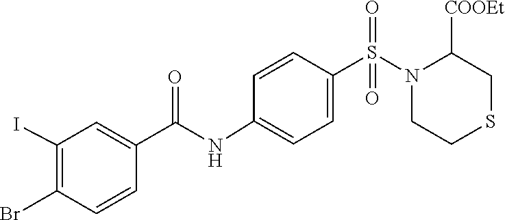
C1([COOEt])CSCCN1S(=O)(=O)C1=CC=C(NC(C2=CC(I)=C(Br)C=C2)=O)C=C1
